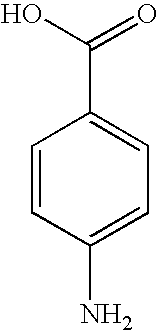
C1=CC(N)=CC=C1C(O)=O
